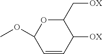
C1=CC([OX])C(C[OX])OC1OC
